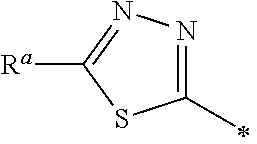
C1(C)=NN=C([Ra])S1
